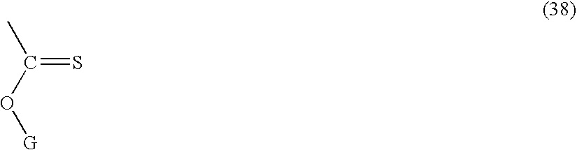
CC(O[G])=S
